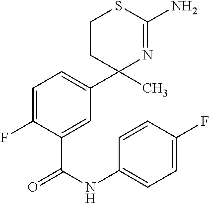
C1(C2(C)N=C(N)SCC2)=CC=C(F)C(C(NC2=CC=C(F)C=C2)=O)=C1
